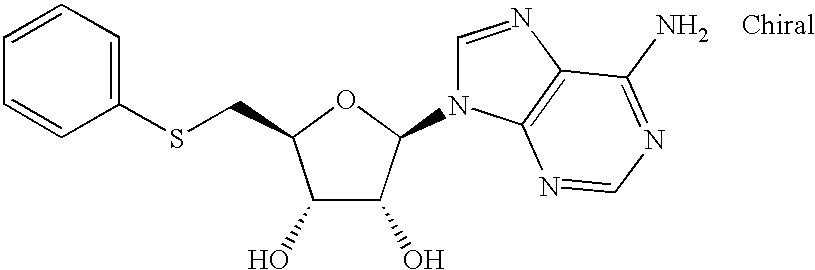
C1(O)C(O)C(N2C=NC3=C2N=CN=C3N)OC1CSC1=CC=CC=C1
